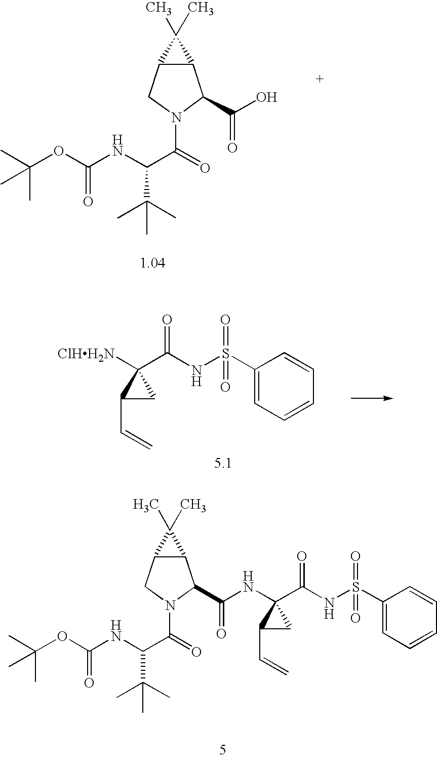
[ClHH2N]C1(C(NS(C2=CC=CC=C2)(=O)=O)=O)C(C=C)C1.C12C(CN(C(=O)C(C(C)(C)C)NC(OC(C)(C)C)=O)C1C(=O)O)C2(C)C.C12C(CN(C(=O)C(NC(OC(C)(C)C)=O)C(C)(C)C)C1C(NC1(C(NS(C3=CC=CC=C3)(=O)=O)=O)C(C=C)C1)=O)C2(C)C
